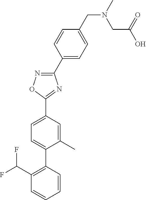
C1(C2=CC=C(CN(C)CC(O)=O)C=C2)=NOC(C2=CC=C(C3=C(C(F)F)C=CC=C3)C(C)=C2)=N1
